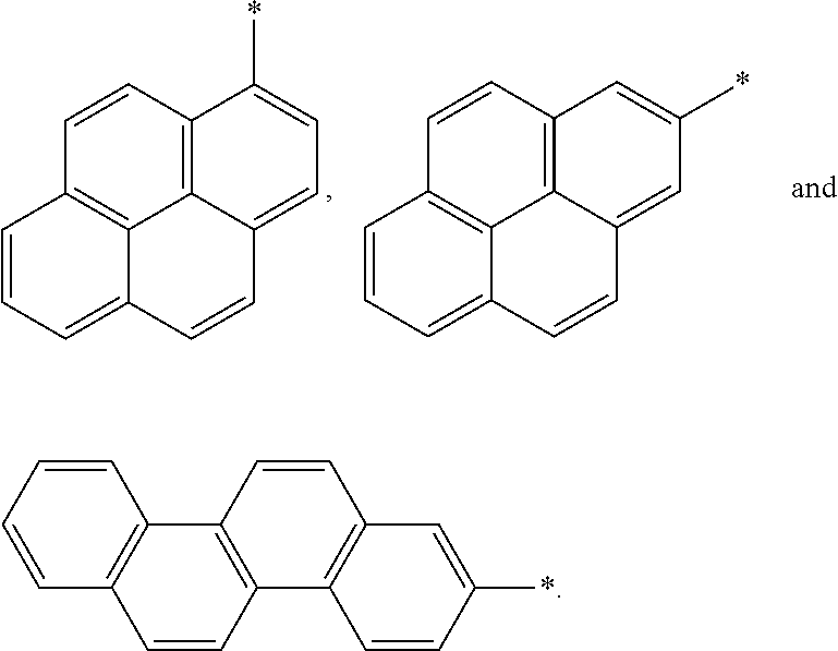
C1=CC2=C3C(=C1)C=CC1=CC=C(*)C(=C13)C=C2.C12=C3C(=CC=C1)C=CC1=CC(*)=CC(=C13)C=C2.C1=CC=CC2=C1C=CC1=C2C=CC2=C1C=CC(*)=C2
